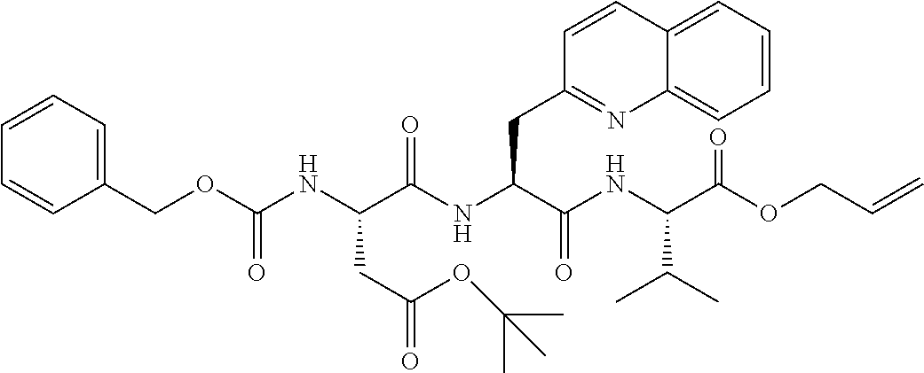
C1=CC=C2C(=C1)N=C(CC(NC(=O)C(NC(OCC1=CC=CC=C1)=O)CC(=O)OC(C)(C)C)C(NC(C(OCC=C)=O)C(C)C)=O)C=C2
